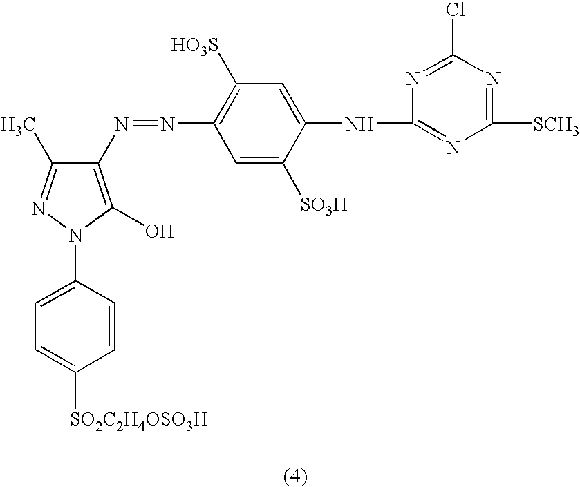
C1(N2C(O)=C(N=NC3=C([HO3S])C=C(NC4=NC([SCH3])=NC(Cl)=N4)C([SO3H])=C3)C(C)=N2)=CC=C([SO2C2H4OSO3H])C=C1
